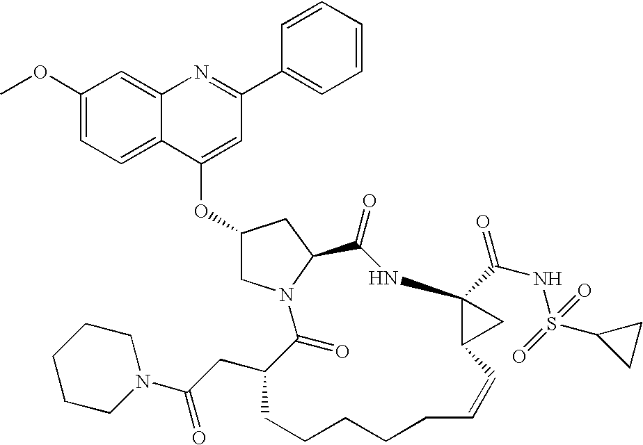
COC1=CC=C2C(=C1)N=C(C1=CC=CC=C1)C=C2OC1CN2C(C1)C(=O)NC1(C(NS(C3CC3)(=O)=O)=O)C(C=CCCCCCC(CC(N3CCCCC3)=O)C2=O)C1
